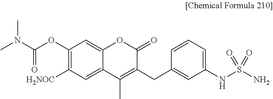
CN(C(OC1=C([H2NOC])C=C2C(=C1)OC(=O)C(CC1=CC(NS(N)(=O)=O)=CC=C1)=C2C)=O)C
